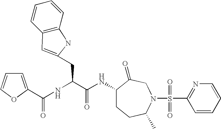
C1(NC(C(NC(=O)C2=CC=CO2)CC2=CC3=C(C=CC=C3)N2)=O)CCC(C)N(S(C2=NC=CC=C2)(=O)=O)CC1=O
